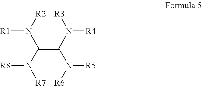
[R1]N([R2])C(N([R7])[R8])=C(N([R5])[R6])N([R3])[R4]
